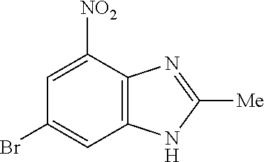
C1(Br)=CC2=C(C([NO2])=C1)N=C([Me])N2
